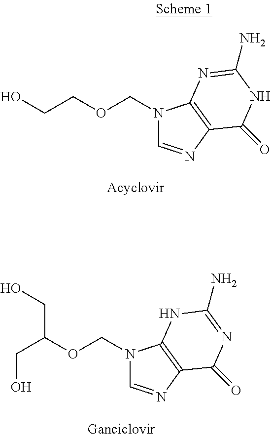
N1(COCCO)C=NC2=C1N=C(N)NC2=O.N1(COC(CO)CO)C=NC2=C1NC(N)=NC2=O
